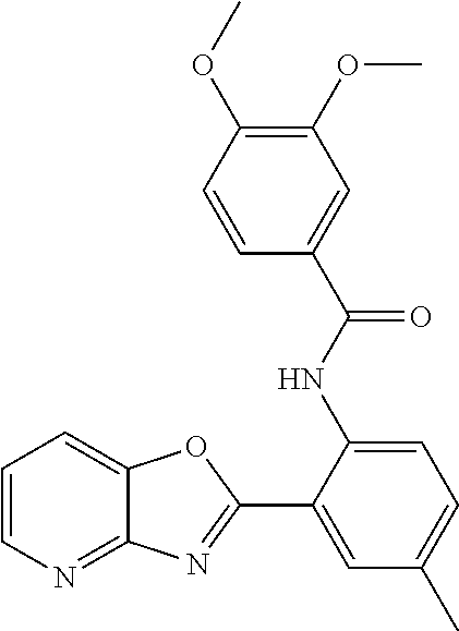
C1=CN=C2C(=C1)OC(C1=CC(C)=CC=C1NC(C1=CC(OC)=C(OC)C=C1)=O)=N2
